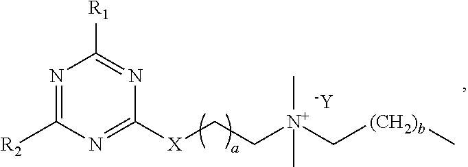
N1=C([R2])N=C([X]CC[N+](C[(CH2)b]C)(C)C)N=C1[R1].[-Y]
